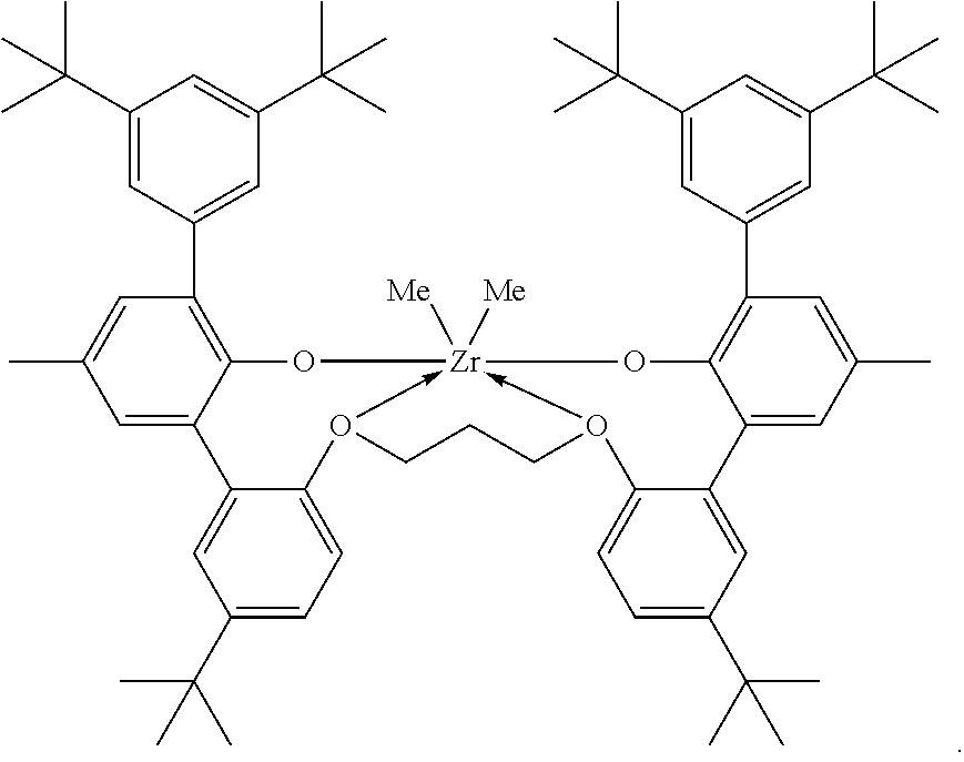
C1(C(C)(C)C)=CC(C2=C3C(=CC(C)=C2)C2=CC(C(C)(C)C)=CC=C2O2->[Zr]4([Me])([Me])(-O(C5=CC=C(C(C)(C)C)C=C5C5=CC(C)=CC(C6=CC(C(C)(C)C)=CC(C(C)(C)C)=C6)=C5O4)CCC2)O3)=CC(C(C)(C)C)=C1
